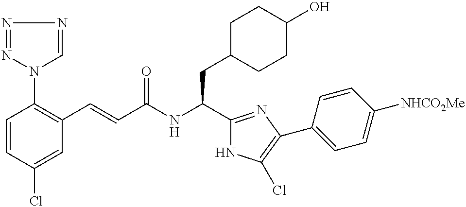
C1=CC(Cl)=CC(C=CC(NC(C2=NC(C3=CC=C([NHCO2Me])C=C3)=C(Cl)N2)CC2CCC(O)CC2)=O)=C1N1N=NN=C1
